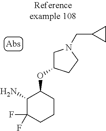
NC1C(F)(F)CCCC1OC1CN(CC2CC2)CC1
